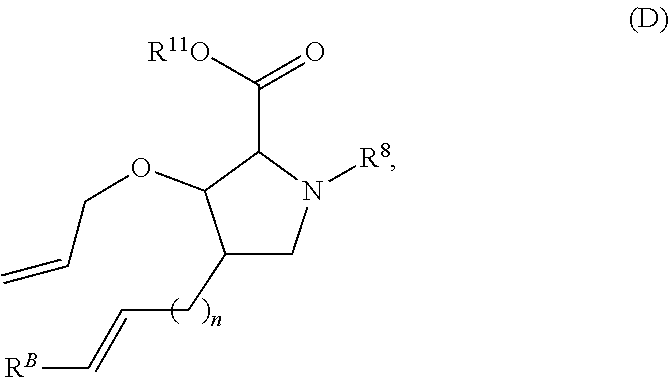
C1(CC=C[RB])CN([R8])C(C([R11O])=O)C1OCC=C
